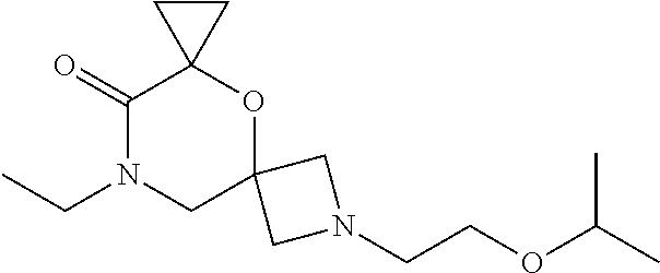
C1(=O)N(CC)CC2(OC13CC3)CN(CCOC(C)C)C2
